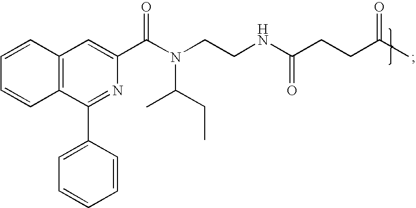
C12=C(C(C3=CC=CC=C3)=NC(C(N(CCNC(CCC(C)=O)=O)C(C)CC)=O)=C1)C=CC=C2
